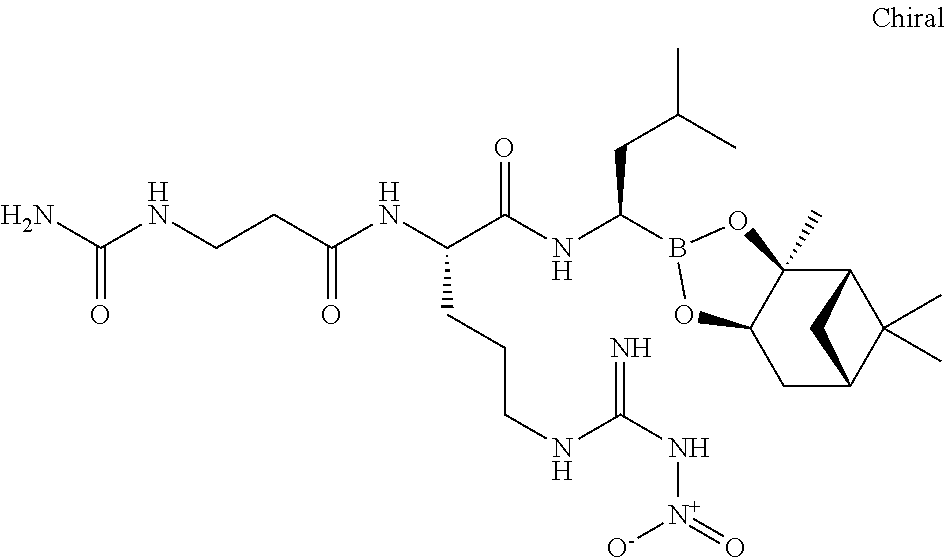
C12C3(C)C(CC(C1(C)C)C2)OB(C(NC(C(NC(=O)CCNC(N)=O)CCCNC(N[N+]([O-])=O)=N)=O)CC(C)C)O3
